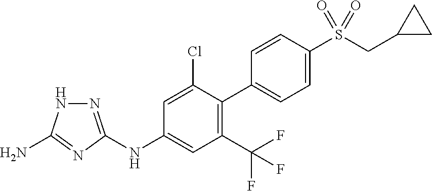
C1(NC2=CC(C(F)(F)F)=C(C3=CC=C(S(CC4CC4)(=O)=O)C=C3)C(Cl)=C2)=NNC(N)=N1
